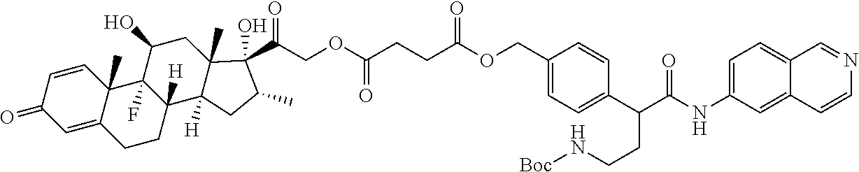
C(CC(OCC1=CC=C(C(C(NC2=CC=C3C(=C2)C=CN=C3)=O)CCN[Boc])C=C1)=O)C(=O)OCC(C1(O)C2(C)C([H])(C3([H])CCC4=CC(=O)C=CC4(C)C3(F)C(O)C2)CC1C)=O
